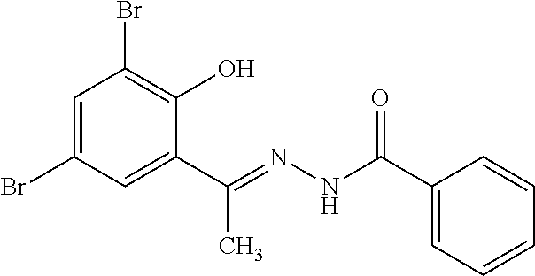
C1=C(Br)C=C(C(C)=NNC(=O)C2=CC=CC=C2)C(O)=C1Br
